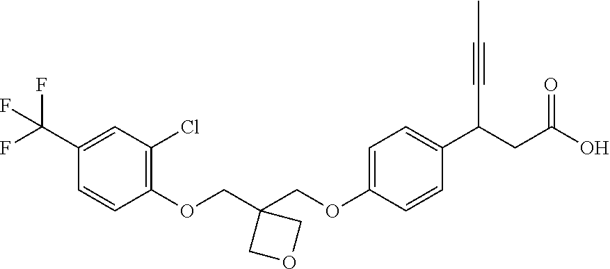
C1(OCC2(COC3=CC=C(C(CC(O)=O)C#CC)C=C3)COC2)=C(Cl)C=C(C(F)(F)F)C=C1
